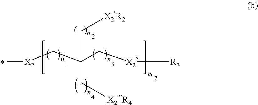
[X2](CC(C[X2][R3])(C[X2R2])C[X2R4])C
